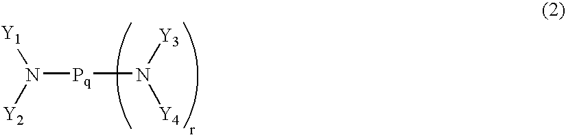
N([Pq]N([Y4])[Y3])([Y2])[Y1]
